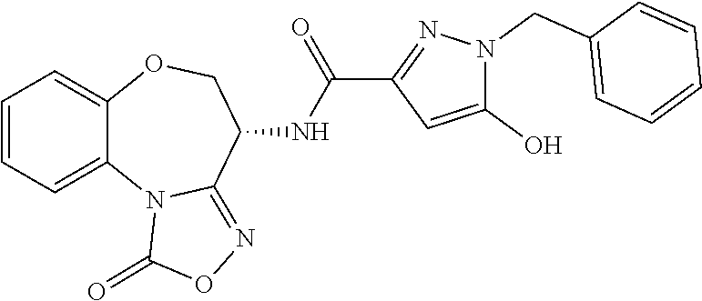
C12=CC=CC=C1OCC(NC(=O)C1=NN(CC3=CC=CC=C3)C(O)=C1)C1=NOC(=O)N21
